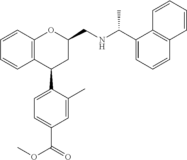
C12=C(C(C3=CC=C(C(=O)OC)C=C3C)CC(CNC(C)C3=CC=CC4=C3C=CC=C4)O1)C=CC=C2
